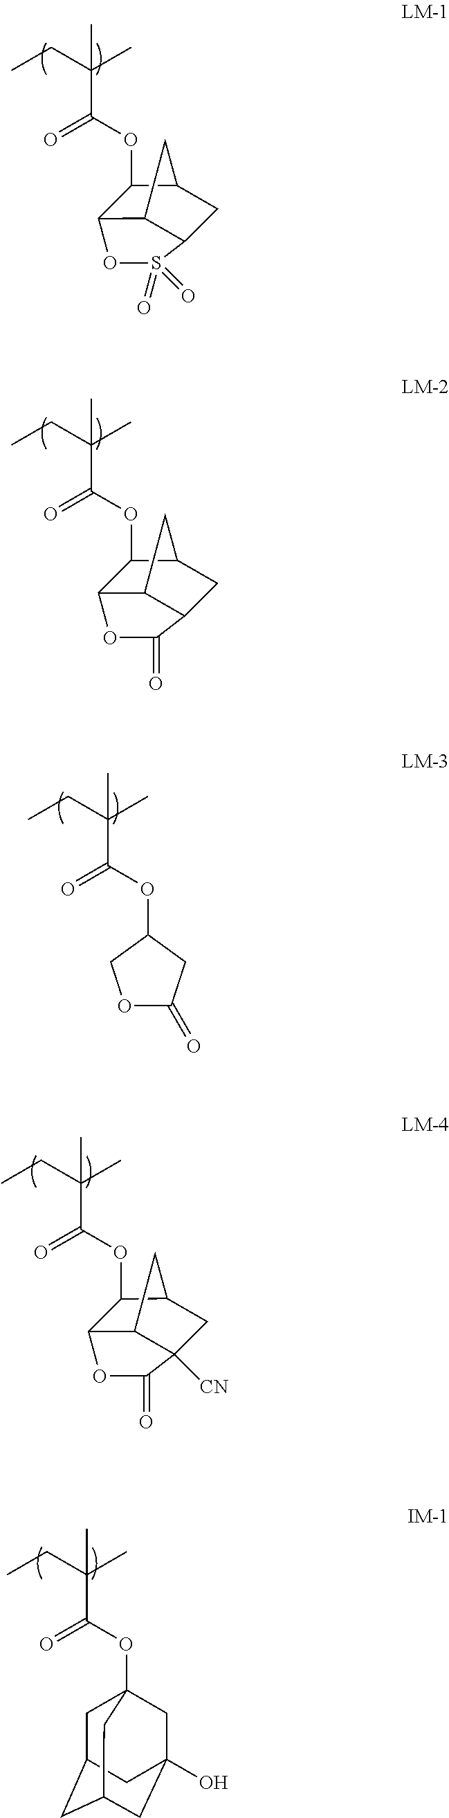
CCC(C(=O)OC1C2C3C(CC1C3)S(=O)(=O)O2)(C)C.CCC(C(=O)OC1C2C3C(CC1C3)C(=O)O2)(C)C.CCC(C(=O)OC1COC(=O)C1)(C)C.CCC(C(=O)OC1C2C3C([CN])(CC1C3)C(=O)O2)(C)C.CCC(C(=O)OC12CC3CC(CC(O)(C1)C3)C2)(C)C
